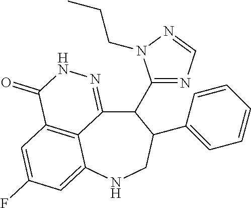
C12=C3C=C(F)C=C1NCC(C1=CC=CC=C1)C(C1=NC=NN1CCC)C2=NNC3=O
